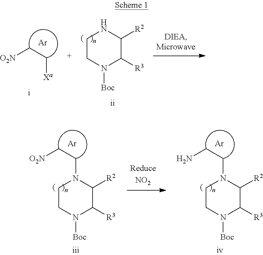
[Ar].[Xa]CC[O2N].C1CN([Boc])C([R3])C([R2])N1.C1CN([Boc])C([R3])C([R2])N1CC[O2N].[Ar].C1CN([Boc])C([R3])C([R2])N1CCN.[Ar]
